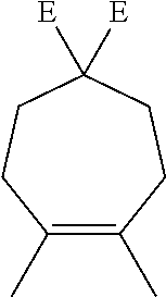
C1(C)=C(C)CCC([E])([E])CC1
